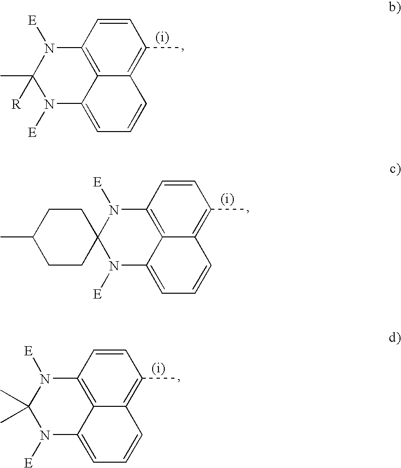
C1=CC2=C3C(=C1C)C=CC=C3N([E])C(C)([R])N2[E].C1=CC2=C3C(=C1C)C=CC=C3N([E])C1(N2[E])CCC(C)CC1.C1=CC2=C3C(=C1C)C=CC=C3N([E])C(C)(C)N2[E]
